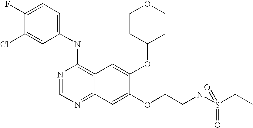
C1(NC2=C3C(=NC=N2)C=C(OCCNS(CC)(=O)=O)C(OC2CCOCC2)=C3)=CC=C(F)C(Cl)=C1
